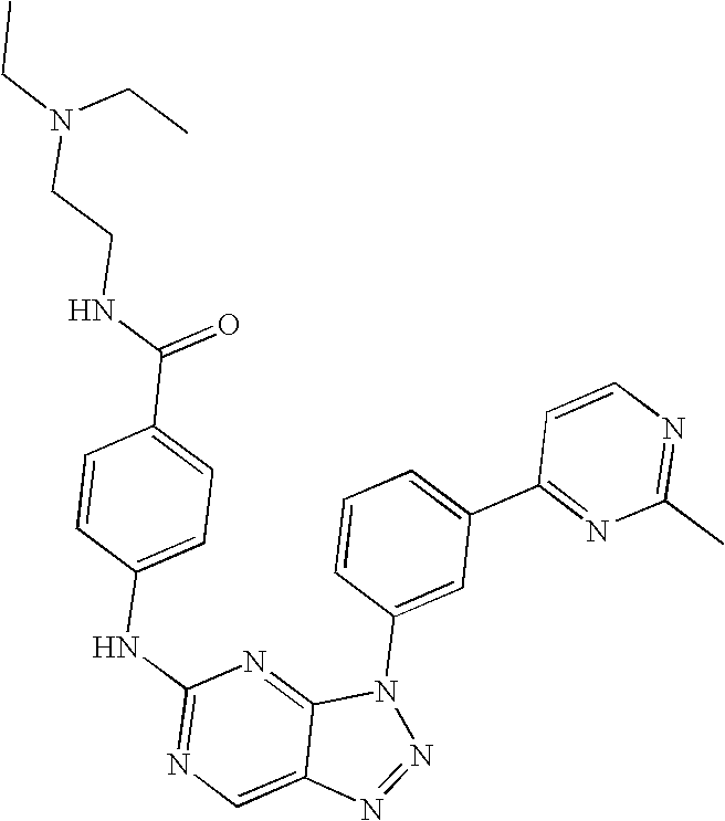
N(C1=NC=C2C(=N1)N(C1=CC(C3=NC(C)=NC=C3)=CC=C1)N=N2)C1=CC=C(C(NCCN(CC)CC)=O)C=C1
